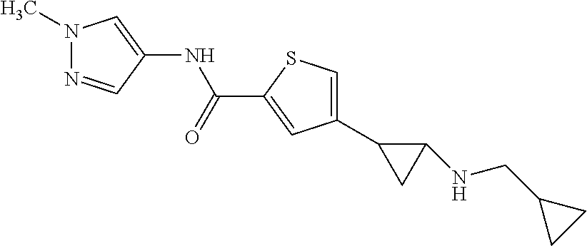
N(C(C1=CC(C2CC2NCC2CC2)=CS1)=O)C1=CN(C)N=C1
